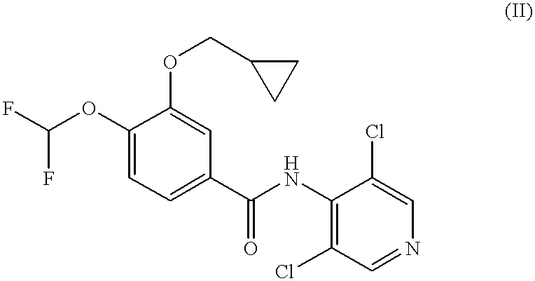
FC(OC1=CC=C(C(NC2=C(Cl)C=NC=C2Cl)=O)C=C1OCC1CC1)F
